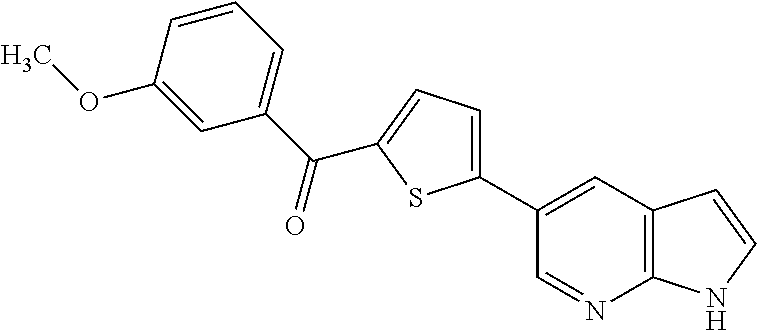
C12=C(C=C(C3=CC=C(C(C4=CC=CC(OC)=C4)=O)S3)C=N1)C=CN2
